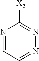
N1=CC=NC([X2])=N1
